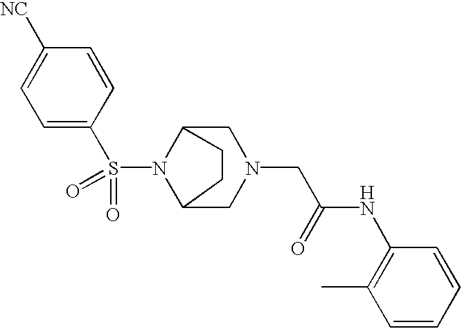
C1(S(N2C3CN(CC(=O)NC4=C(C)C=CC=C4)CC2CC3)(=O)=O)=CC=C([NC])C=C1
